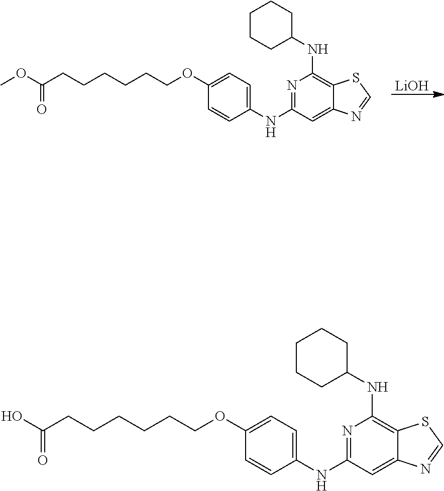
N1=C(NC2=CC=C(OCCCCCCC(O)=O)C=C2)C=C2C(=C1NC1CCCCC1)SC=N2.N1=C(NC2=CC=C(OCCCCCCC(OC)=O)C=C2)C=C2C(=C1NC1CCCCC1)SC=N2.[LiOH]
